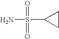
C1(S(=O)(=O)N)CC1
